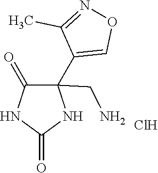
C1(CN)(C2=CON=C2C)C(=O)NC(=O)N1.Cl
